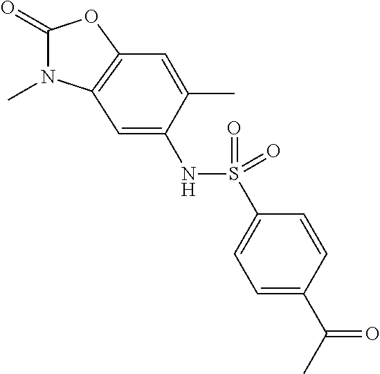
C1(=O)N(C)C2=C(O1)C=C(C)C(NS(C1=CC=C(C(C)=O)C=C1)(=O)=O)=C2
